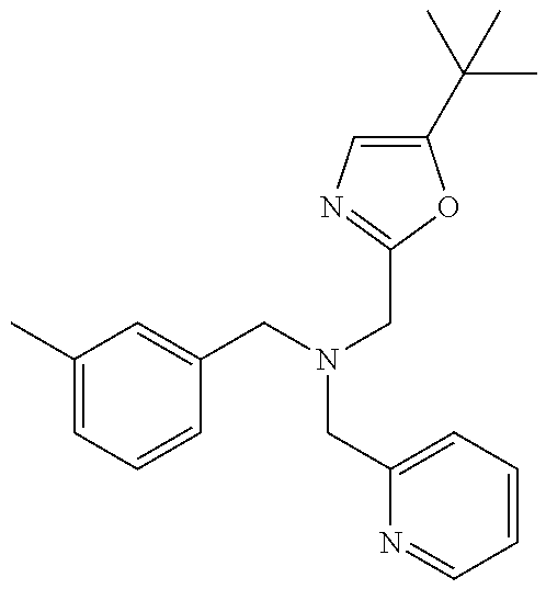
C1(C)=CC=CC(CN(CC2=NC=C(C(C)(C)C)O2)CC2=CC=CC=N2)=C1
